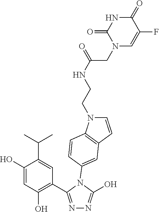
C1(O)=CC(O)=C(C2=NN=C(O)N2C2=CC3=C(N(CCNC(CN4C=C(F)C(=O)NC4=O)=O)C=C3)C=C2)C=C1C(C)C
